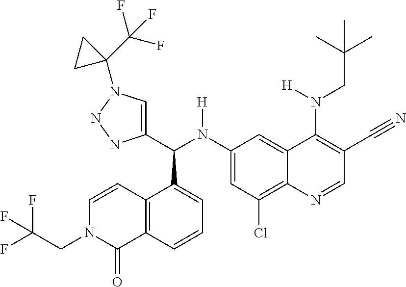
C1(N(C(C2=CN(C3(C(F)(F)F)CC3)NN2)C2=CC=CC3=C2C=CN(CC(F)(F)F)C3=O)[H])=CC(Cl)=C2C(=C1)C(N(CC(C)(C)C)[H])=C(C#N)C=N2
